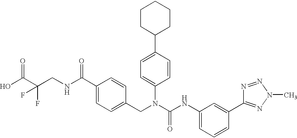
OC(C(CNC(C1=CC=C(CN(C(NC2=CC=CC(C3=NN(C)N=N3)=C2)=O)C2=CC=C(C3CCCCC3)C=C2)C=C1)=O)(F)F)=O
